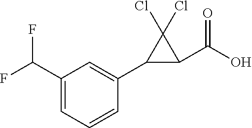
C1(C(F)F)=CC=CC(C2C(C(O)=O)C2(Cl)Cl)=C1
